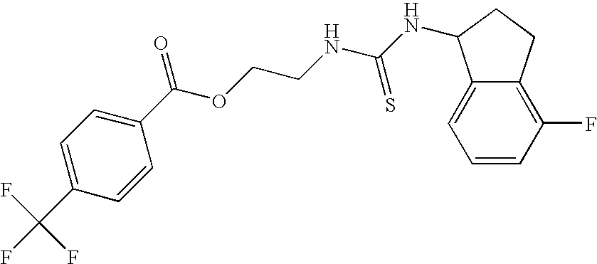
C1=C(C(OCCNC(NC2C3=CC=CC(F)=C3CC2)=S)=O)C=CC(C(F)(F)F)=C1
